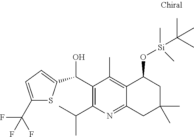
C1(C(O)C2=CC=C(C(F)(F)F)S2)=C(C(C)C)N=C2C(=C1C)C(O[Si](C(C)(C)C)(C)C)CC(C)(C)C2
